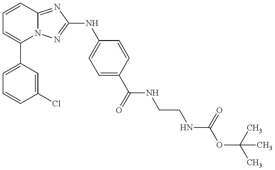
C1=C(C2=CC=CC3=NC(NC4=CC=C(C(=O)NCCNC(OC(C)(C)C)=O)C=C4)=NN23)C=C(Cl)C=C1
